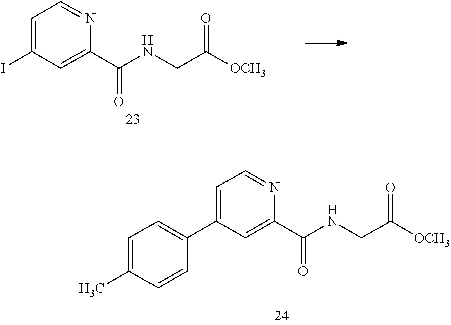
C1=C(I)C=C(C(NCC([OCH3])=O)=O)N=C1.C1=C(C2=CC=C(C)C=C2)C=C(C(NCC([OCH3])=O)=O)N=C1
